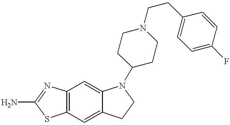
C12=C(C=C3C(=C1)N(C1CCN(CCC4=CC=C(F)C=C4)CC1)CC3)SC(N)=N2
